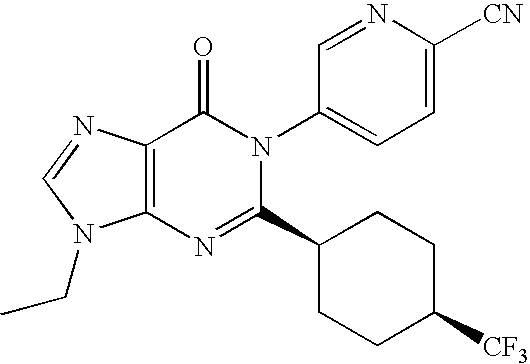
C12=C(N=C(C3CCC([CF3])CC3)N(C3=CC=C([CN])N=C3)C1=O)N(CC)C=N2
